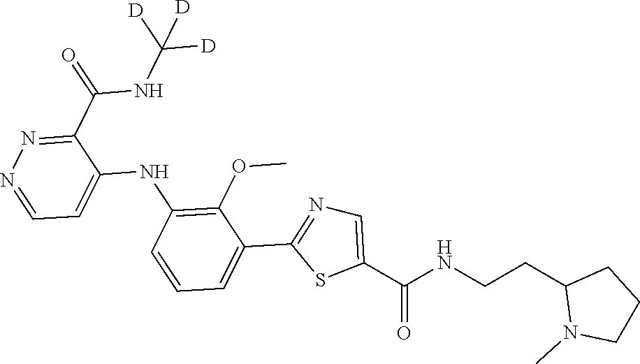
C1(C(NC([D])([D])[D])=O)=NN=CC=C1NC1=C(OC)C(C2=NC=C(C(NCCC3N(C)CCC3)=O)S2)=CC=C1
